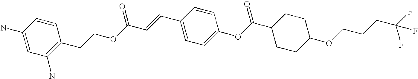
C1(N)=CC(N)=C(CCOC(C=CC2=CC=C(OC(C3CCC(OCCCC(F)(F)F)CC3)=O)C=C2)=O)C=C1
